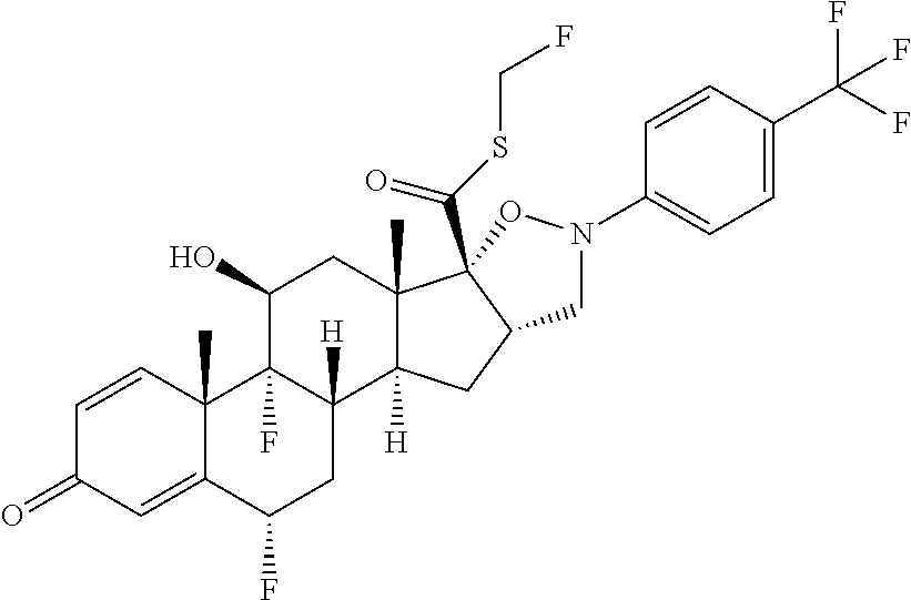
C1=CC2(C)C(=CC1=O)C(F)CC1([H])C2(F)C(O)CC2(C)C1([H])CC1C2(C(SCF)=O)ON(C2=CC=C(C(F)(F)F)C=C2)C1
